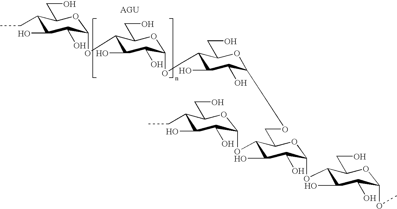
CCC1C(O)C(O)C(OC2C(O)C(O)C(OCC3C(O)C(O)C(OCC4C(OC5C(O)C(O)C(CC)C(CO)O5)C(O)C(O)C(OC5C(O)C(O)C(OC)OC5CO)O4)OC3CO)OC2CO)OC1CO
